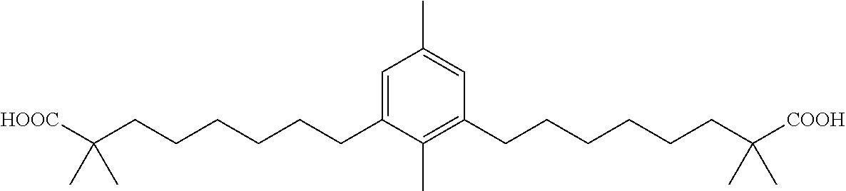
C1=C(CCCCCCC([HOOC])(C)C)C(C)=C(CCCCCCC([COOH])(C)C)C=C1C
